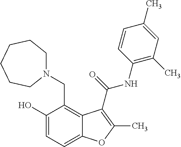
C1(O)=CC=C2C(=C1CN1CCCCCC1)C(C(=O)NC1=C(C)C=C(C)C=C1)=C(C)O2
